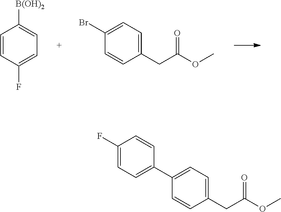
C1=CC(F)=CC=C1[B(OH)2].C1(Br)=CC=C(CC(=O)OC)C=C1.C1(C2=CC=C(F)C=C2)=CC=C(CC(=O)OC)C=C1
